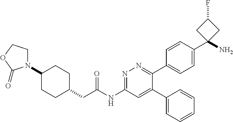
C1(N2CCOC2=O)CCC(CC(NC2=NN=C(C3=CC=C(C4(N)CC(F)C4)C=C3)C(C3=CC=CC=C3)=C2)=O)CC1
